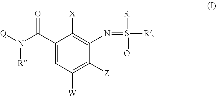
C1(C(N([Q])[R])=O)=CC([W])=C([Z])C(N=S([R])([R])=O)=C1[X]
